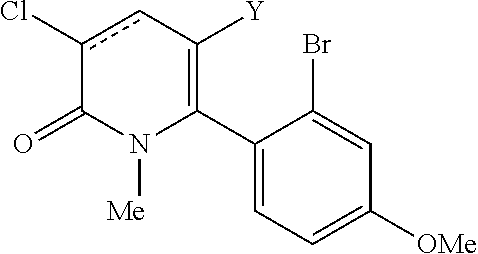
C1(C2=C([Y])cc(Cl)C(=O)N2[Me])=CC=C([OMe])C=C1Br
